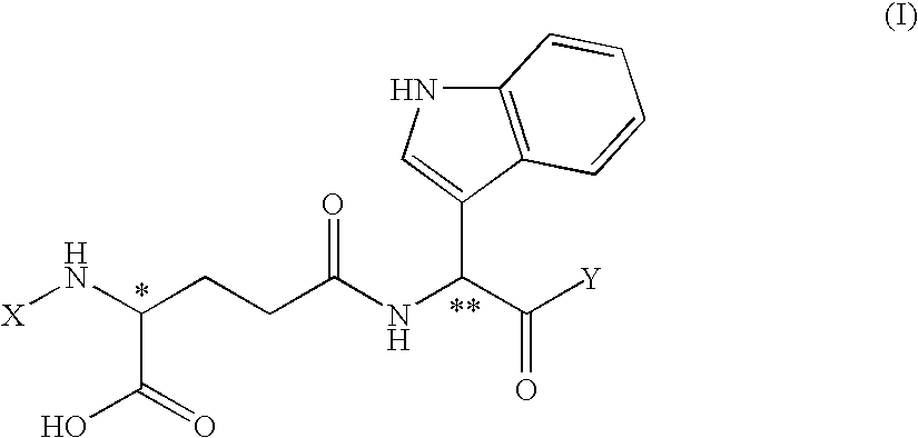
[X]NC(CCC(NC(C([Y])=O)C1=CNC2=C1C=CC=C2)=O)C(O)=O
